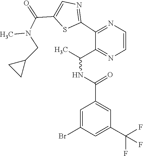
C1(C2=NC=CN=C2C(NC(C2=CC(C(F)(F)F)=CC(Br)=C2)=O)C)=NC=C(C(=O)N(CC2CC2)C)S1
